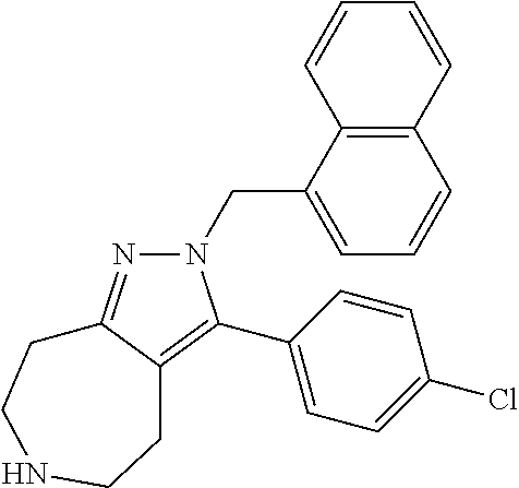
N1=C2C(=C(C3=CC=C(Cl)C=C3)N1CC1=CC=CC3=C1C=CC=C3)CCNCC2
